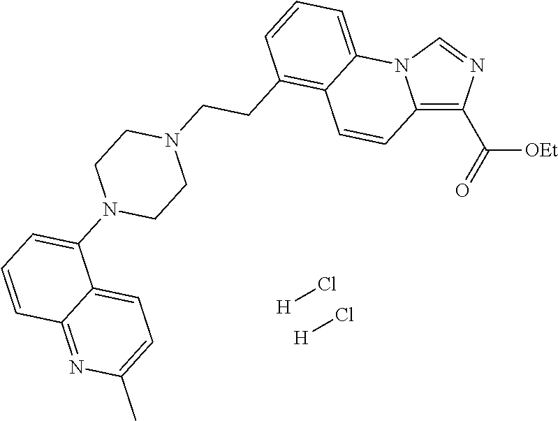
[H]Cl.[H]Cl.C12=C(C([OEt])=O)N=CN1C1=CC=CC(CCN3CCN(C4=CC=CC5=NC(C)=CC=C45)CC3)=C1C=C2
